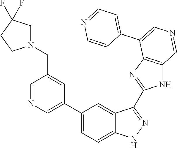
C1(C2=CN=CC(CN3CC(F)(F)CC3)=C2)=CC=C2C(=C1)C(C1=NC3=C(N1)C=NC=C3C1=CC=NC=C1)=NN2
